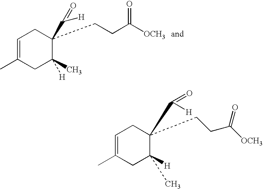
C1=C(C)CC([H])(C)C(C(=O)[H])(CCC(=O)[OCH3])C1.C1=C(C)CC(C)([H])C(C(=O)[H])(CCC(=O)[OCH3])C1
